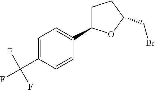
C1=C(C(F)(F)F)C=CC(C2CCC(CBr)O2)=C1
